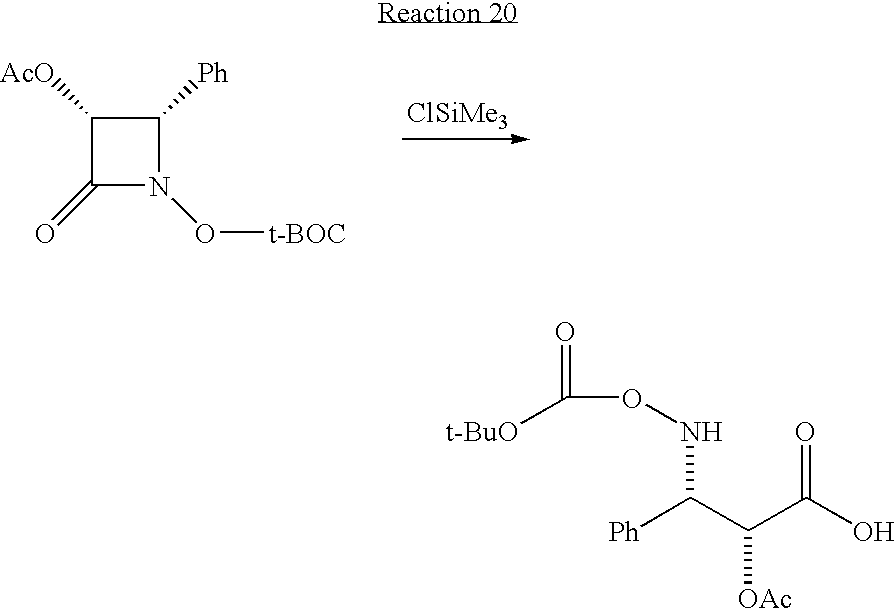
[ClSiMe3].C1([AcO])C(=O)N(O[t-BOC])C1[Ph].[Ph]C(C(C(O)=O)[OAc])NOC([t-BuO])=O
